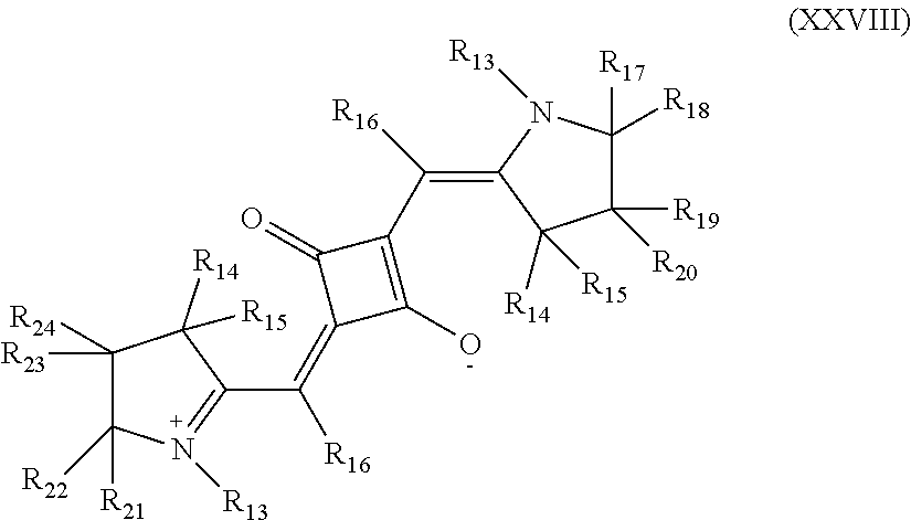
C1([R23])([R24])C([R21])([R22])N([R13])=C(C(=C2C(O)=C(C(=C3C([R14])([R15])C([R20])([R19])C([R17])([R18])N3[R13])[R16])C2=O)[R16])C1([R14])[R15]
